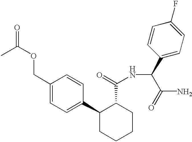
C1(COC(=O)C)=CC=C(C2CCCCC2C(=O)NC(C(=O)N)C2=CC=C(F)C=C2)C=C1
